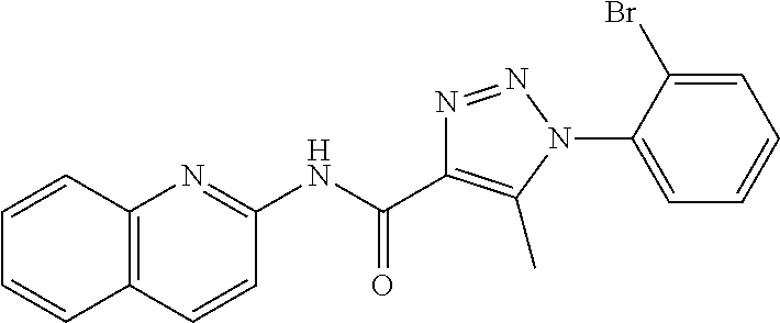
C1(NC(C2=C(C)N(C3=CC=CC=C3Br)N=N2)=O)=NC2=C(C=C1)C=CC=C2
